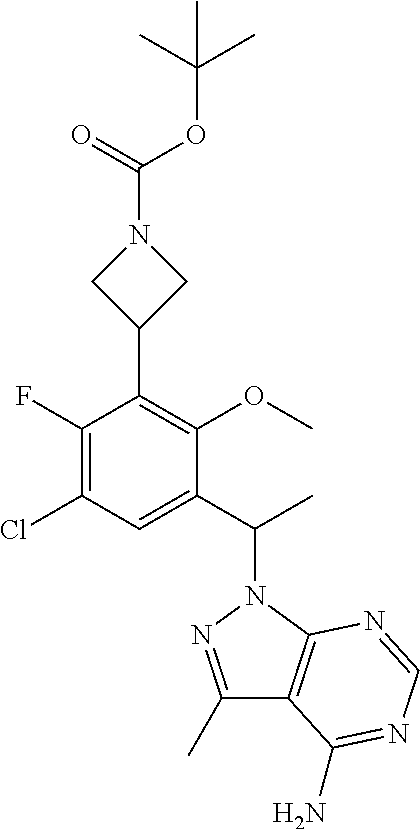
C1(F)=C(Cl)C=C(C(C)N2N=C(C)C3=C2N=CN=C3N)C(OC)=C1C1CN(C(OC(C)(C)C)=O)C1
